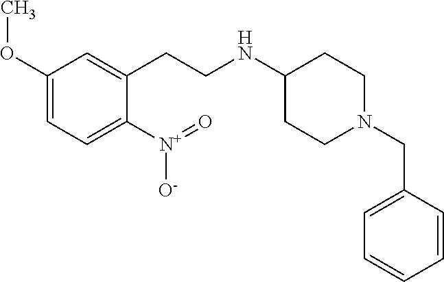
C1(OC)=CC=C([N+](=O)[O-])C(CCNC2CCN(CC3=CC=CC=C3)CC2)=C1
